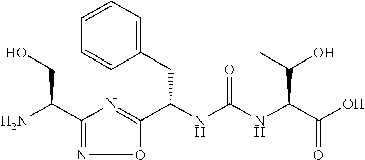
C1(C(N)CO)=NOC(C(NC(NC(C(O)=O)C(O)C)=O)CC2=CC=CC=C2)=N1
